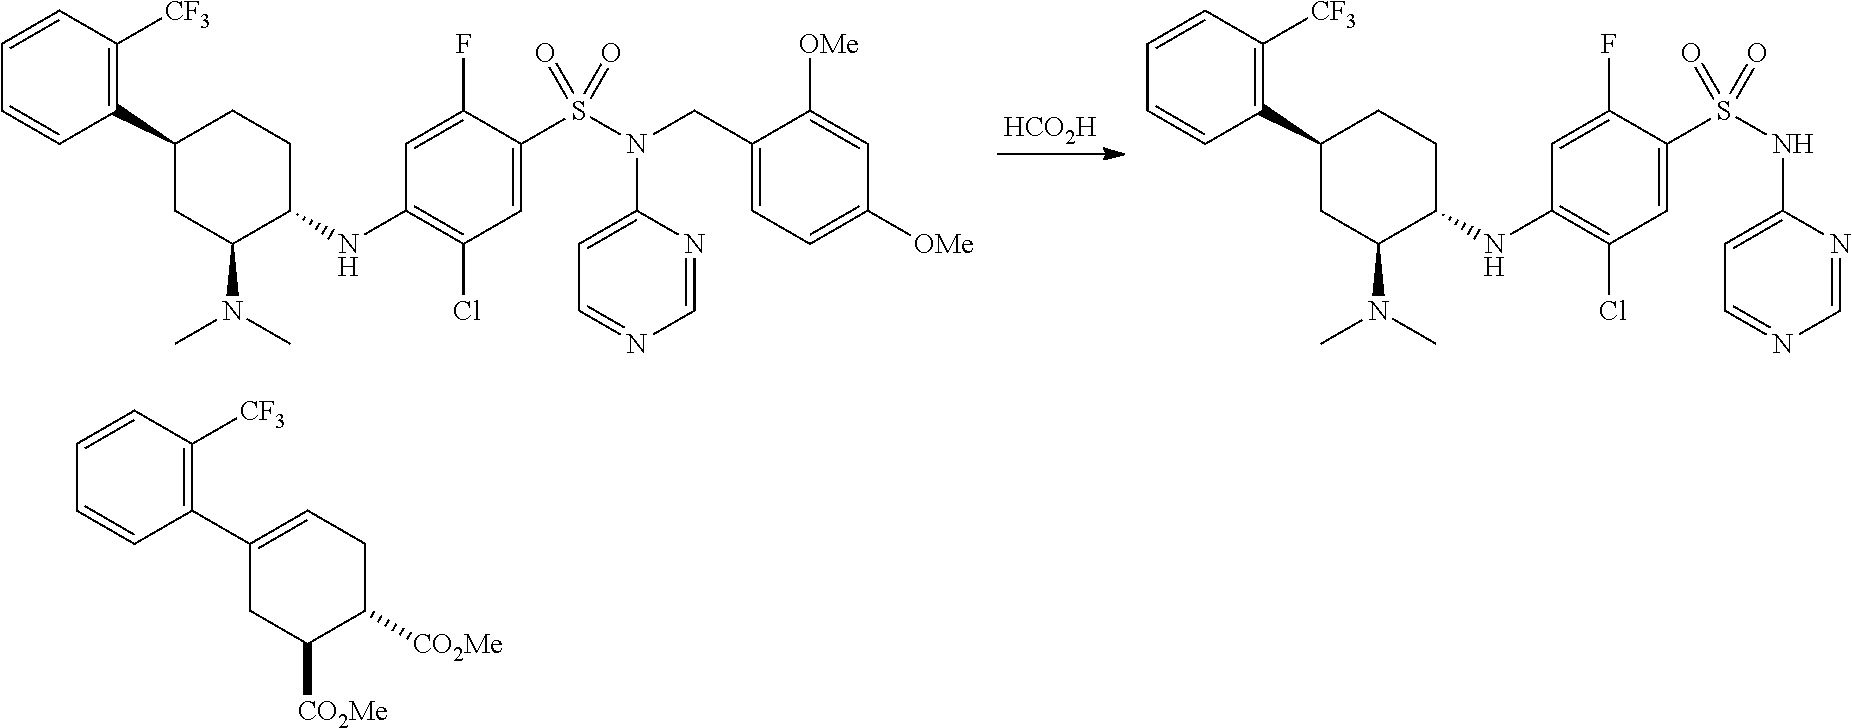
C1C(N(C)C)C(NC2=C(Cl)C=C(S(N(CC3=CC=C([OMe])C=C3[OMe])C3=CC=NC=N3)(=O)=O)C(F)=C2)CCC1C1=C([CF3])C=CC=C1.[HCO2H].C1C(N(C)C)C(NC2=C(Cl)C=C(S(NC3=CC=NC=N3)(=O)=O)C(F)=C2)CCC1C1=C([CF3])C=CC=C1.C1C([CO2Me])C([CO2Me])CC=C1C1=C([CF3])C=CC=C1
